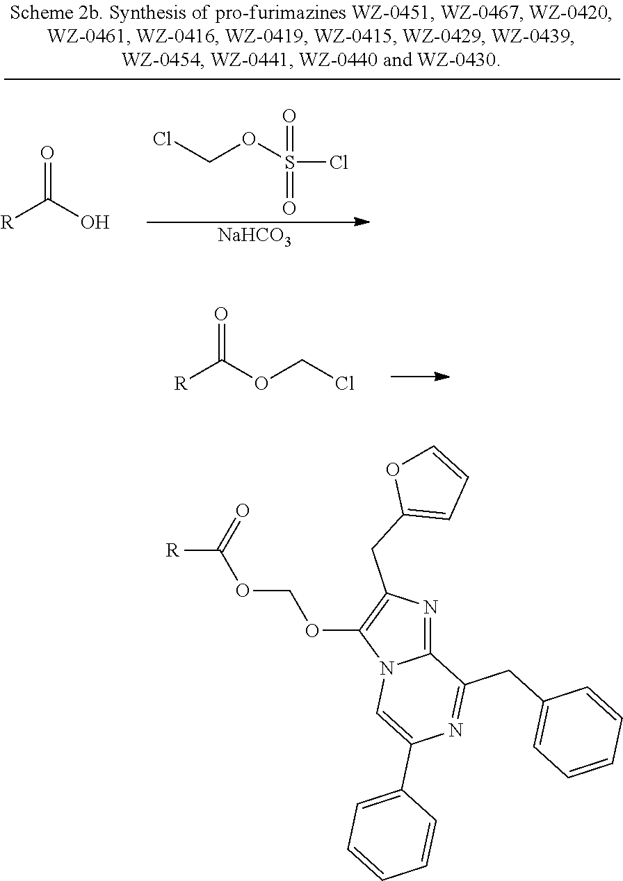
[R]C(O)=O.ClCOS(Cl)(=O)=O.[NaHCO3].[R]C(OCCl)=O.C12=NC(CC3=CC=CO3)=C(OCOC([R])=O)N1C=C(C1=CC=CC=C1)N=C2CC1=CC=CC=C1
